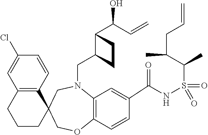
C1CC2(C3=C(C1)C=C(Cl)C=C3)COC1=C(N(CC3C(C(O)C=C)CC3)C2)C=C(C(NS(C(C(CC=C)C)C)(=O)=O)=O)C=C1
